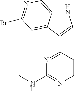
N1=C(C2=CNC3=CN=C(Br)C=C23)C=CN=C1NC
